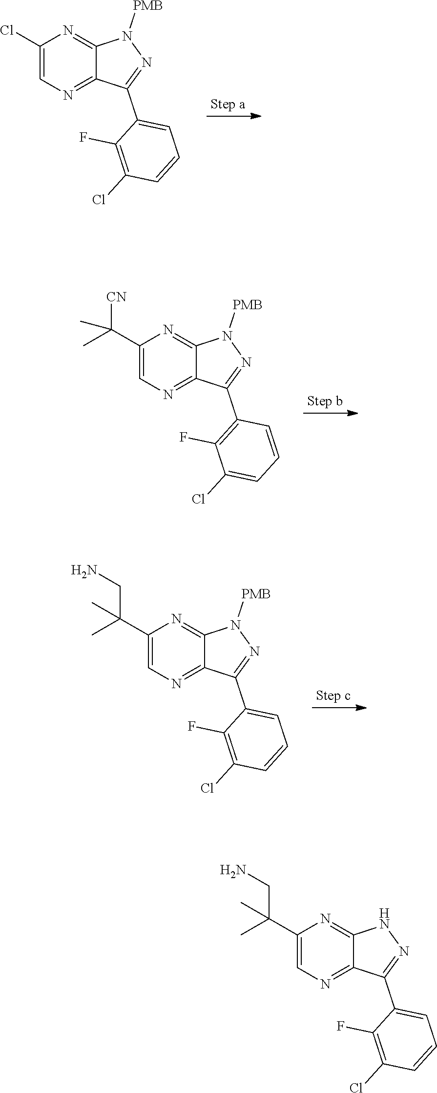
C1(Cl)=CN=C2C(=N1)N([PMB])N=C2C1=CC=CC(Cl)=C1F.C1(C(C)([CN])C)=CN=C2C(=N1)N([PMB])N=C2C1=C(F)C(Cl)=CC=C1.C1(C(C)(CN)C)=CN=C2C(=N1)N([PMB])N=C2C1=CC=CC(Cl)=C1F.C1(C(C)(CN)C)=CN=C2C(=N1)NN=C2C1=CC=CC(Cl)=C1F
